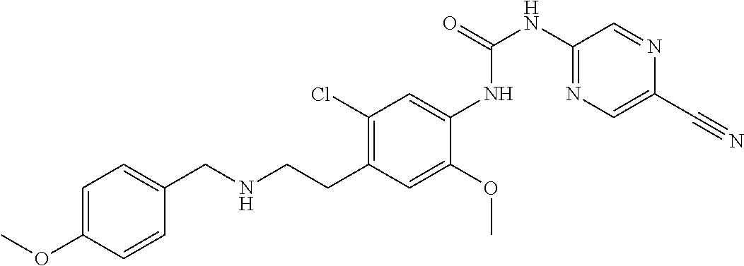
C1=C(OC)C=CC(CNCCC2=C(Cl)C=C(NC(NC3=NC=C(C#N)N=C3)=O)C(OC)=C2)=C1
